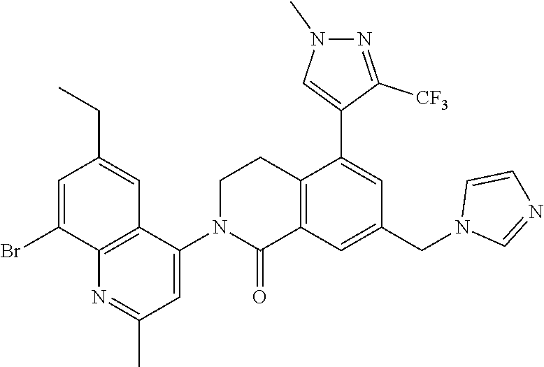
C12=C(C(N3C(=O)C4=C(CC3)C(C3=CN(C)N=C3[CF3])=CC(CN3C=NC=C3)=C4)=CC(C)=N1)C=C(CC)C=C2Br
